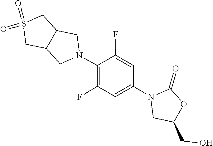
O=C1OC(CO)CN1C1=CC(F)=C(N2CC3CS(=O)(=O)CC3C2)C(F)=C1
